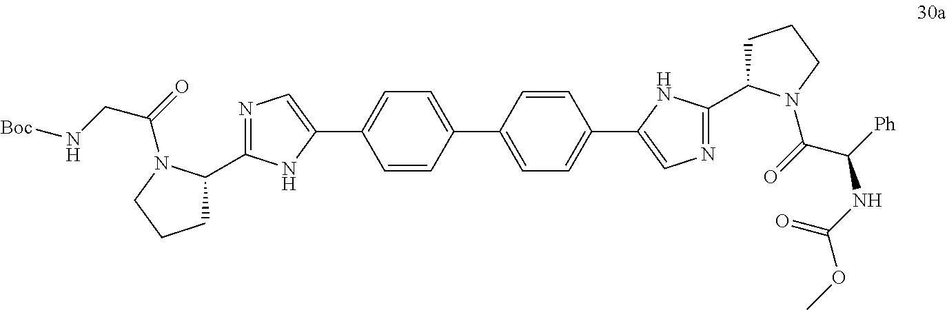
C1=C(C2=CN=C(C3CCCN3C(CN[Boc])=O)N2)C=CC(C2=CC=C(C3=CN=C(C4CCCN4C(=O)C([Ph])NC(OC)=O)N3)C=C2)=C1
